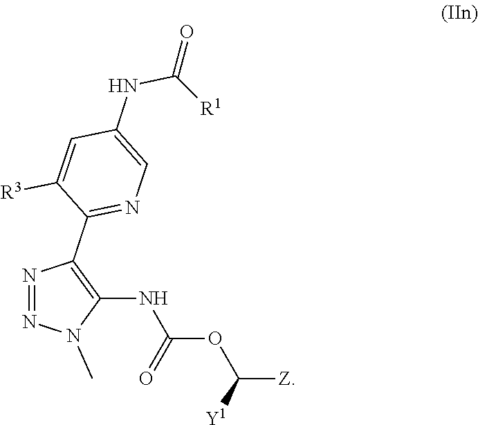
N1=NN(C)C(NC(=O)OC([Y1])[Z])=C1C1=NC=C(NC([R1])=O)C=C1[R3]
